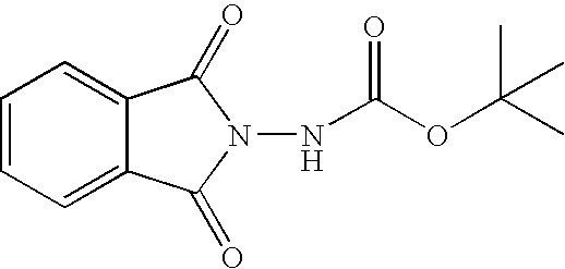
C1=CC=C2C(=C1)C(=O)N(NC(OC(C)(C)C)=O)C2=O
